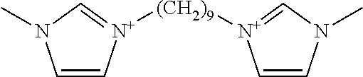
C1=C[N+]([(CH2)9][N+]2=CN(C)C=C2)=CN1C
